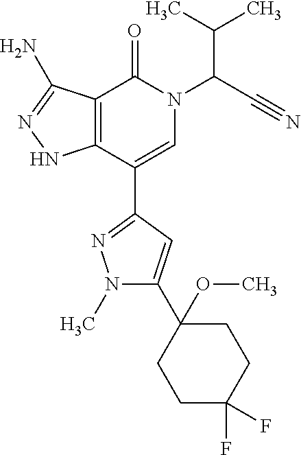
C12=C(C(C3=NN(C)C(C4(OC)CCC(F)(F)CC4)=C3)=CN(C(C#N)C(C)C)C1=O)NN=C2N
